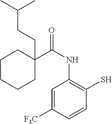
C1C(C(NC2=C(S)C=CC([F3C])=C2)=O)(CCC(C)C)CCCC1
